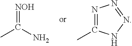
CC(N)=[NOH].N1=C(C)NN=N1
